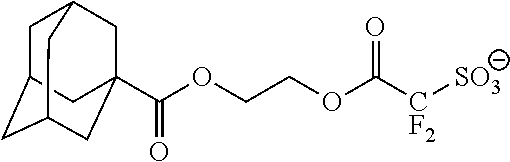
C1C2CC3CC(C(OCCOC([CF2][SO3])=O)=O)(CC1C3)C2
